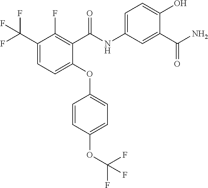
C1(OC2=CC=C(OC(F)(F)F)C=C2)=CC=C(C(F)(F)F)C(F)=C1C(NC1=CC=C(O)C(C(N)=O)=C1)=O
